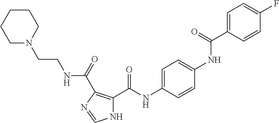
C1=C(C(NC2=CC=C(NC(C3=C(C(=O)NCCN4CCCCC4)N=CN3)=O)C=C2)=O)C=CC(F)=C1
